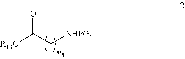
[R13O]C(C[NHPG1])=O
